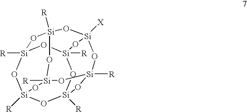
O1[Si]2([R])O[Si]3([R])O[Si]4([R])O[Si]1([R])O[Si]1([X])O[Si]([R])(O2)O[Si]([R])(O3)O[Si]([R])(O1)O4
